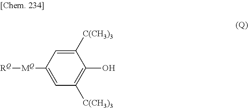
[RQ][MQ]C1=CC([C(CH3)3])=C(O)C([C(CH3)3])=C1
